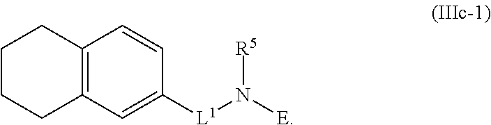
C12=C(C=CC([L1]N([E])[R5])=C1)CCCC2
